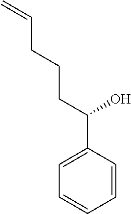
C1=CC=CC(C(CCCC=C)O)=C1
